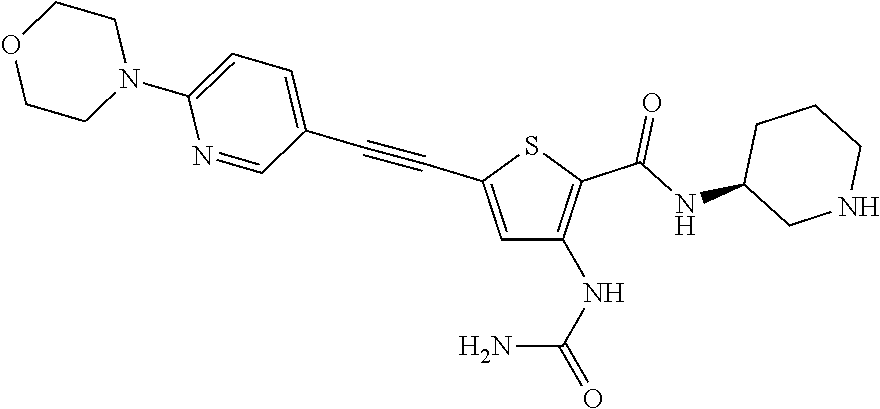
C1=C(C#CC2=CC=C(N3CCOCC3)N=C2)SC(C(NC2CNCCC2)=O)=C1NC(N)=O
